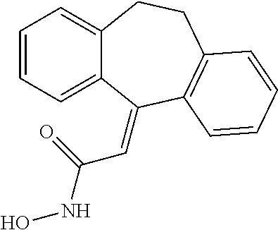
C1=CC=C2C(=C1)CCC1=C(C2=CC(=O)NO)C=CC=C1
